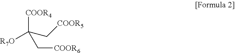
[COOR4]C(C[COOR5])(C[COOR6])[R7O]
